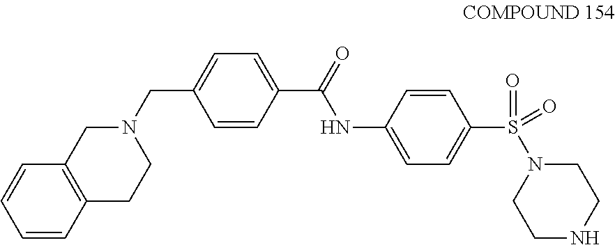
C1=CC2=C(C=C1)CN(CC1=CC=C(C(=O)NC3=CC=C(S(N4CCNCC4)(=O)=O)C=C3)C=C1)CC2
